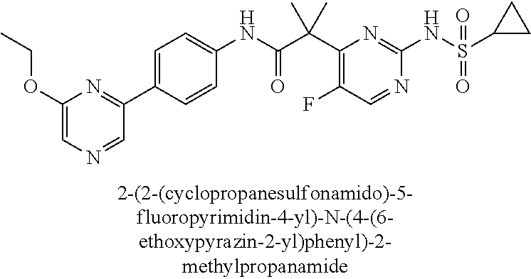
C1(NC(=O)C(C2=C(F)C=NC(NS(=O)(=O)C3CC3)=N2)(C)C)=CC=C(C2=NC(OCC)=CN=C2)C=C1
